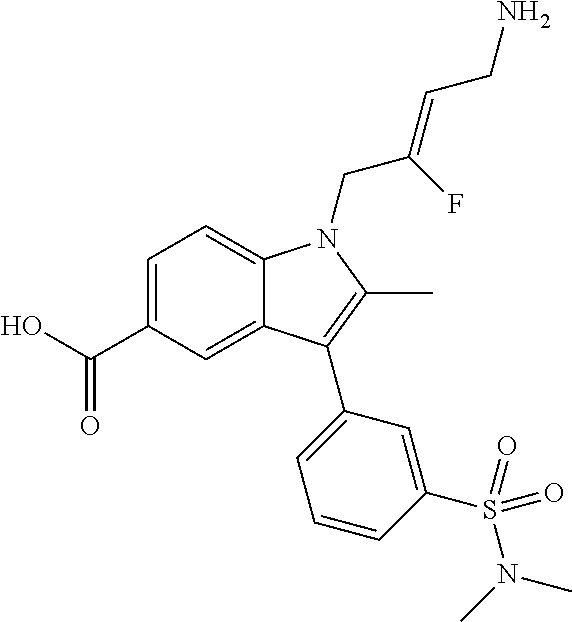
C1=C(C(O)=O)C=C2C(=C1)N(CC(=CCN)F)C(C)=C2C1=CC=CC(S(N(C)C)(=O)=O)=C1
